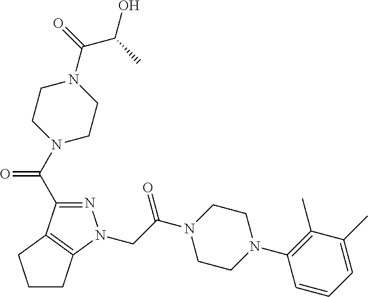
C(C(N1CCN(C2=C(C)C(C)=CC=C2)CC1)=O)N1N=C(C(N2CCN(C(=O)C(O)C)CC2)=O)C2=C1CCC2
